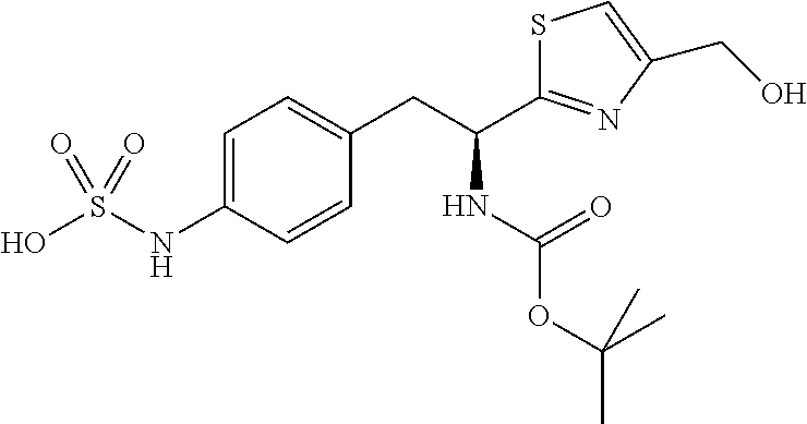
OS(NC1=CC=C(CC(C2=NC(CO)=CS2)NC(=O)OC(C)(C)C)C=C1)(=O)=O
